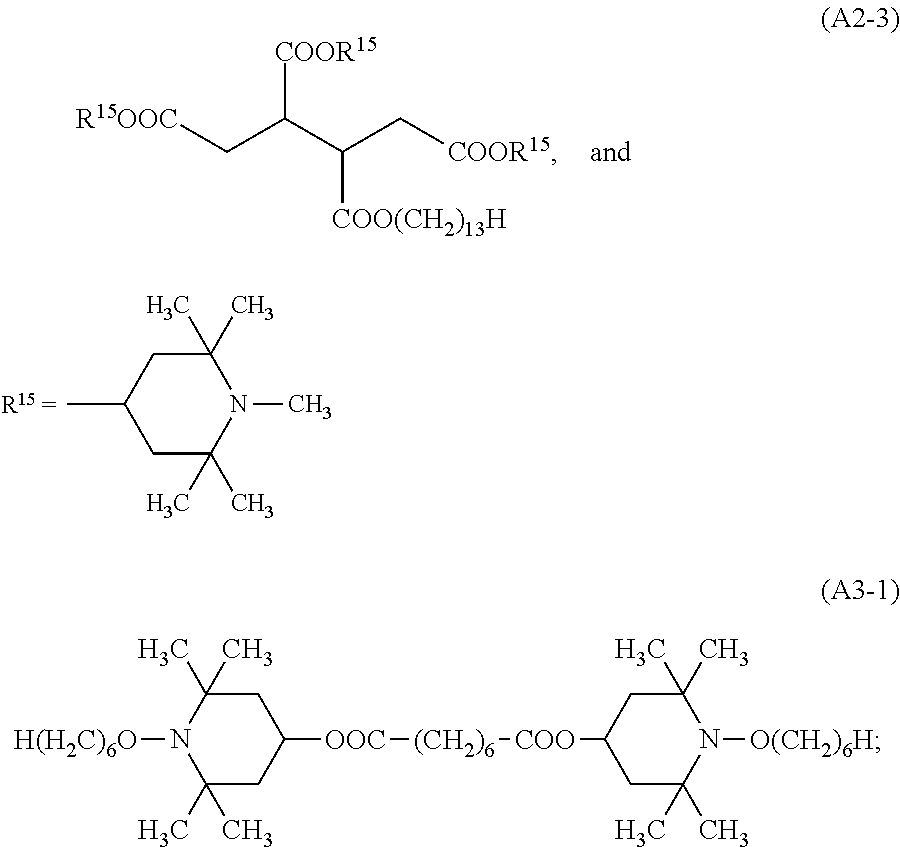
[R15OOC]CC(C(C[COOR15])[COO(CH2)13H])[COOR15].C1(C)(C)CC(C)CC(C)(C)N1C.C1C(C)(C)N([H(H2C)6O])C(C)(C)CC1[OOC][(CH2)6][COO]C1CC(C)(C)N([O(CH2)6H])C(C)(C)C1
